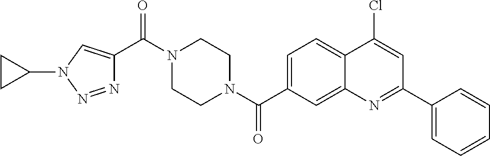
N1(C(C2=CN(C3CC3)N=N2)=O)CCN(C(=O)C2=CC=C3C(=C2)N=C(C2=CC=CC=C2)C=C3Cl)CC1
